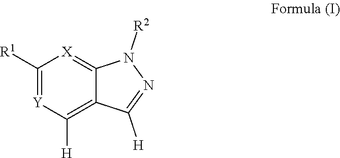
C1([R1])=[Y]C([H])=C2C(=[X]1)N([R2])N=C2[H]
